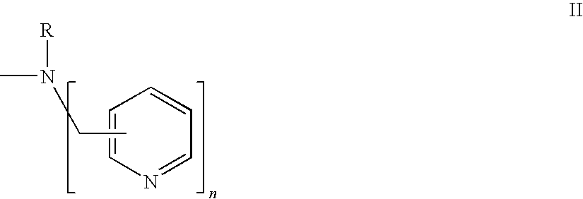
N1=CC=CC=C1.CCN(C)[R]
